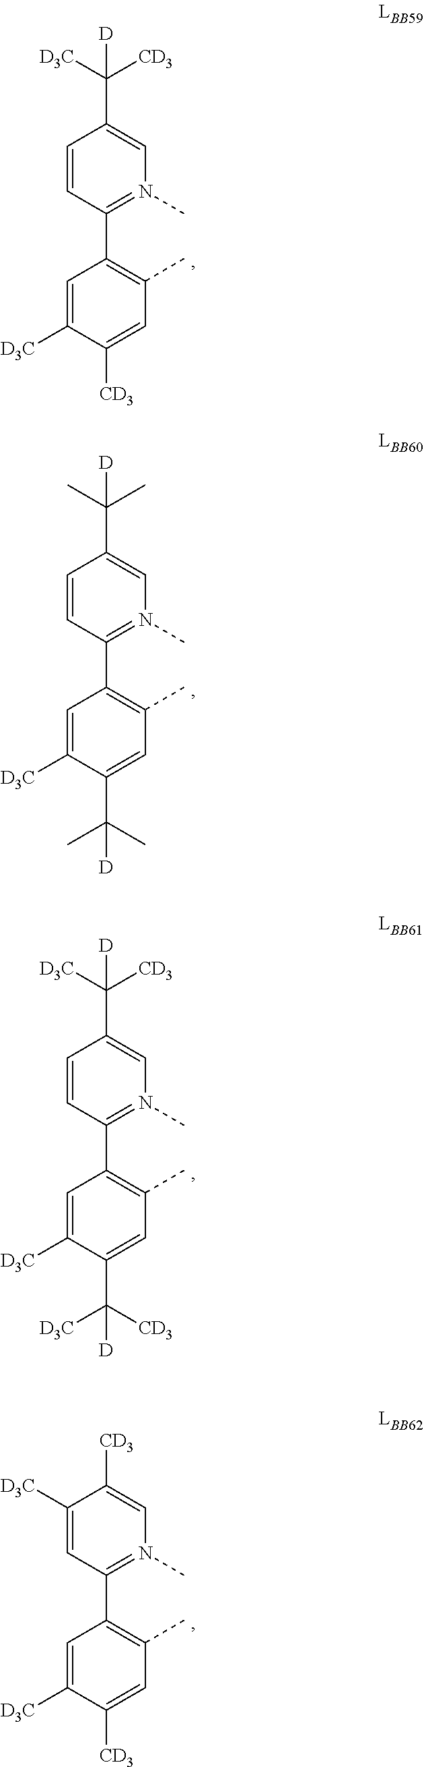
C1=CC(C2=C(C)C=C([CD3])C([D3C])=C2)=N(C)C=C1C([D3C])([CD3])[D].C1=CC(C2=C(C)C=C(C(C)(C)[D])C([D3C])=C2)=N(C)C=C1C(C)(C)[D].C1=CC(C2=C(C)C=C(C([CD3])([D3C])[D])C([D3C])=C2)=N(C)C=C1C([D3C])([CD3])[D].C1([D3C])=CC(C2=C(C)C=C([CD3])C([D3C])=C2)=N(C)C=C1[CD3]
